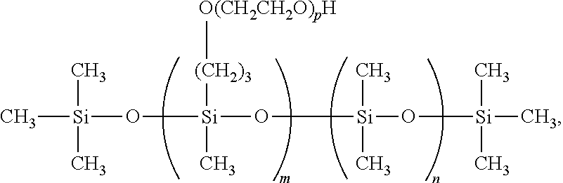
C[Si](C)(C)O[Si]([(CH2)3][O(CH2CH2O)pH])(C)O[Si](C)(C)O[Si](C)(C)C
